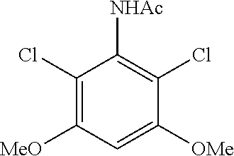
C1(Cl)=C([MeO])C=C([OMe])C(Cl)=C1[NHAc]
